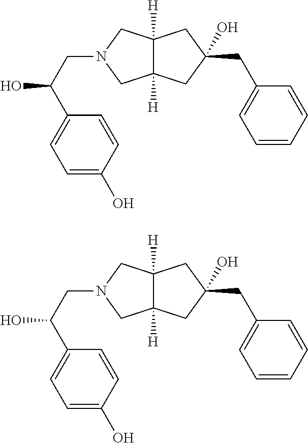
C12([H])C([H])(CC(CC3=CC=CC=C3)(O)C1)CN(CC(O)C1=CC=C(O)C=C1)C2.C12([H])C([H])(CC(CC3=CC=CC=C3)(O)C1)CN(CC(O)C1=CC=C(O)C=C1)C2
